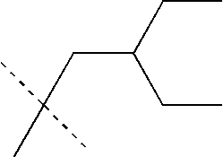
C(C)C(CC)CC(C)(C)C
